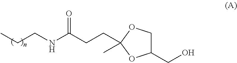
C1(CO)COC(CCC(NCCC)=O)(C)O1
